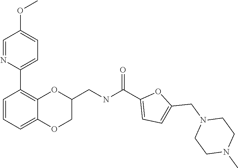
C1=NC(C2=C3C(=CC=C2)OCC(CNC(C2=CC=C(CN4CCN(C)CC4)O2)=O)O3)=CC=C1OC
